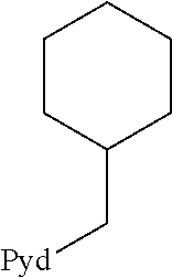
C1(C[Pyd])CCCCC1
